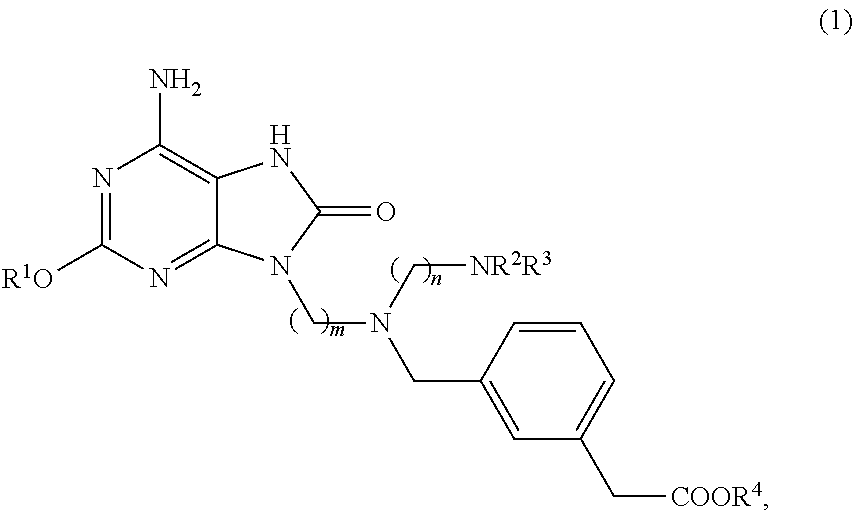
N1=C([R1O])N=C2C(=C1N)NC(=O)N2CN(CC1=CC(C[COOR4])=CC=C1)C[NR2R3]
